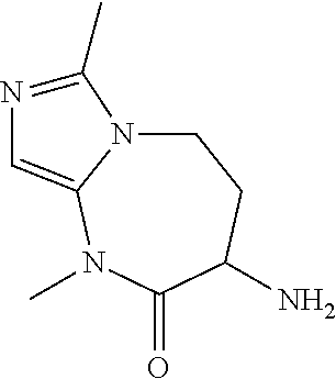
C1N2C(=CN=C2C)N(C)C(=O)C(N)C1
